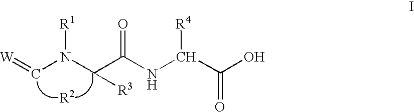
C(N(C(C(=O)NC(C(=O)O)[R4])[R3])[R1])=[W].[R2]
